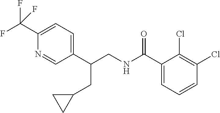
C1(C(NCC(C2=CC=C(C(F)(F)F)N=C2)CC2CC2)=O)=CC=CC(Cl)=C1Cl
